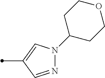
N1=CC(C)=CN1C1CCOCC1
